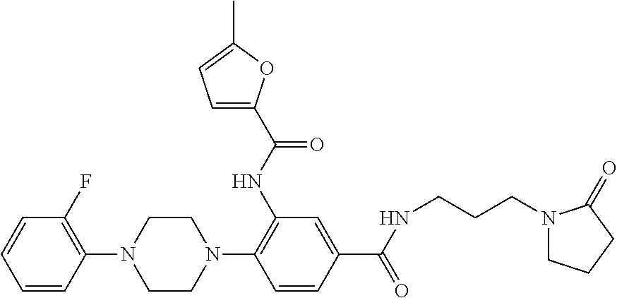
C1(N2CCN(C3=C(NC(=O)C4=CC=C(C)O4)C=C(C(=O)NCCCN4CCCC4=O)C=C3)CC2)=C(F)C=CC=C1
